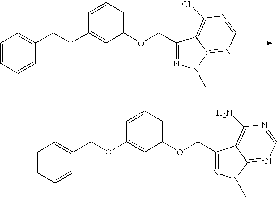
C1=CC=CC(COC2=CC(OCC3=NN(C)C4=NC=NC(Cl)=C34)=CC=C2)=C1.C1=CC=CC(COC2=CC(OCC3=NN(C)C4=NC=NC(N)=C34)=CC=C2)=C1
